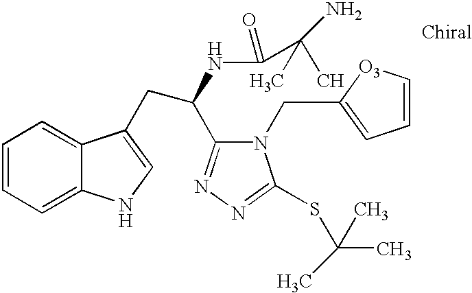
C1=CC=C2C(=C1)C(CC(C1=NN=C(SC(C)(C)C)N1CC1=CC=C[O3]1)NC(C(N)(C)C)=O)=CN2
